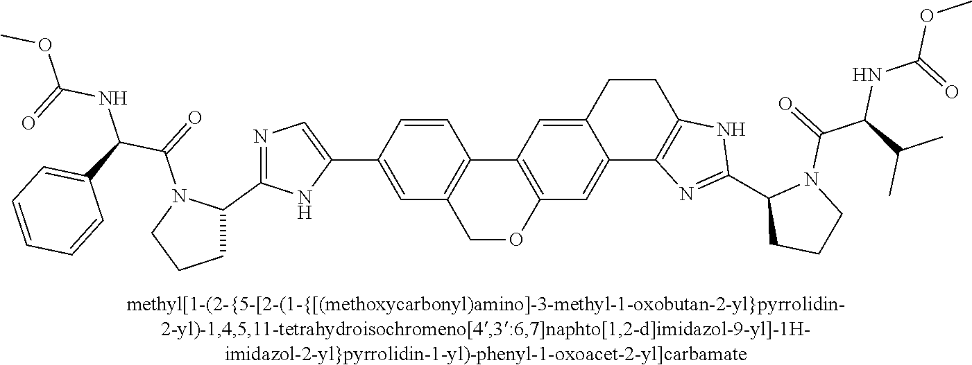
N1=C(C2CCCN2C(=O)C(C2=CC=CC=C2)NC(OC)=O)NC(C2=CC3=C(C=C2)C2=C(C=C4C(=C2)CCC2=C4N=C(C4CCCN4C(=O)C(C(C)C)NC(OC)=O)N2)OC3)=C1
